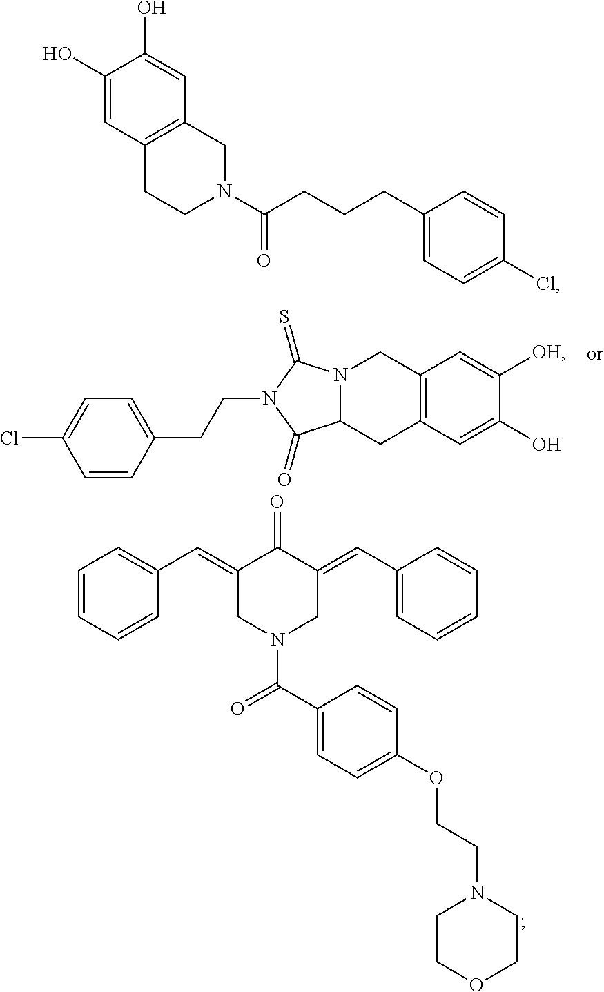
C1=CC=CC(C=C2CN(C(=O)C3=CC=C(OCCN4CCOCC4)C=C3)CC(=CC3=CC=CC=C3)C2=O)=C1.C1=CC(CCN2C(=O)C3N(C2=S)CC2=C(C3)C=C(O)C([OH])=C2)=CC=C1Cl.C1(O)=CC2=C(C=C1O)CN(C(CCCC1=CC=C(Cl)C=C1)=O)CC2
